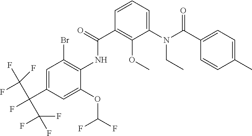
C1=CC=C(N(C(C2=CC=C(C)C=C2)=O)CC)C(OC)=C1C(=O)NC1=C(Br)C=C(C(F)(C(F)(F)F)C(F)(F)F)C=C1OC(F)F
